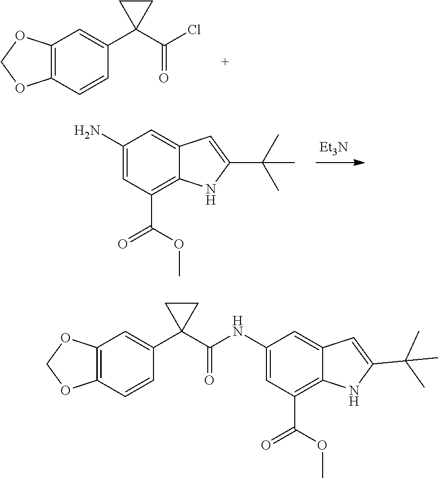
C12=C(C=CC(C3(C(Cl)=O)CC3)=C1)OCO2.[Et3N].C1(N)=CC(C(OC)=O)=C2C(=C1)C=C(C(C)(C)C)N2.C1(NC(=O)C2(C3=CC4=C(C=C3)OCO4)CC2)=CC(C(OC)=O)=C2C(=C1)C=C(C(C)(C)C)N2
